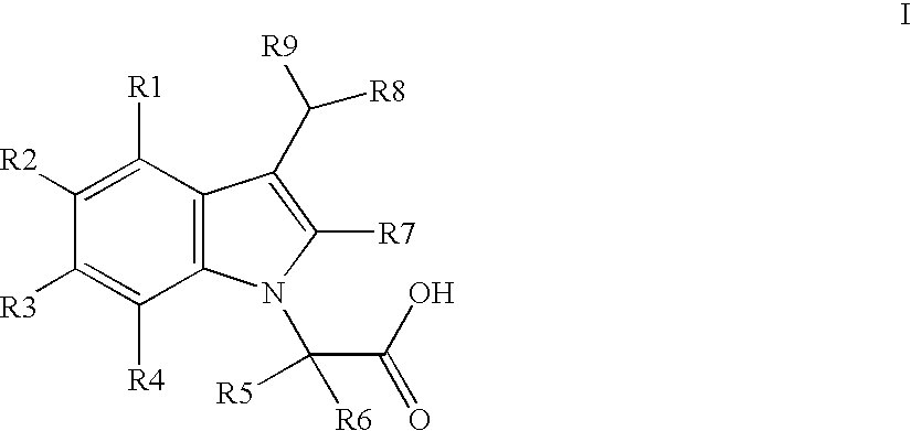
C12=C(C([R1])=C([R2])C([R3])=C1[R4])C(C([R9])[R8])=C([R7])N2C(C(O)=O)([R5])[R6]
